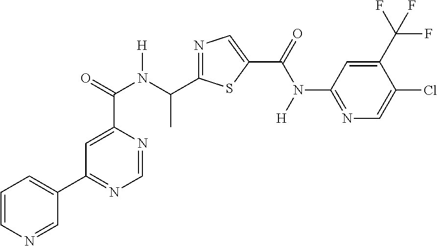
C1=C(C(=O)N(C(C2=NC=C(C(=O)N(C3=NC=C(Cl)C(C(F)(F)F)=C3)[H])S2)C)[H])N=CN=C1C1=CC=CN=C1
